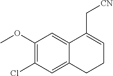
C1(OC)=C(Cl)C=C2C(=C1)C(C[CN])=CCC2
